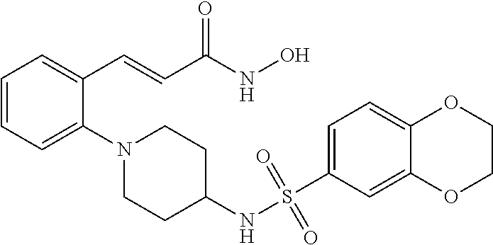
C1=CC=C(N2CCC(NS(=O)(=O)C3=CC=C4C(=C3)OCCO4)CC2)C(C=CC(NO)=O)=C1
